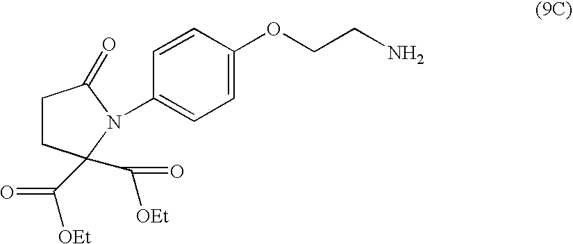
C1CC(C([OEt])=O)(C([OEt])=O)N(C2=CC=C(OCCN)C=C2)C1=O
